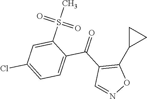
N1=CC(C(C2=CC=C(Cl)C=C2S(=O)(C)=O)=O)=C(C2CC2)O1
